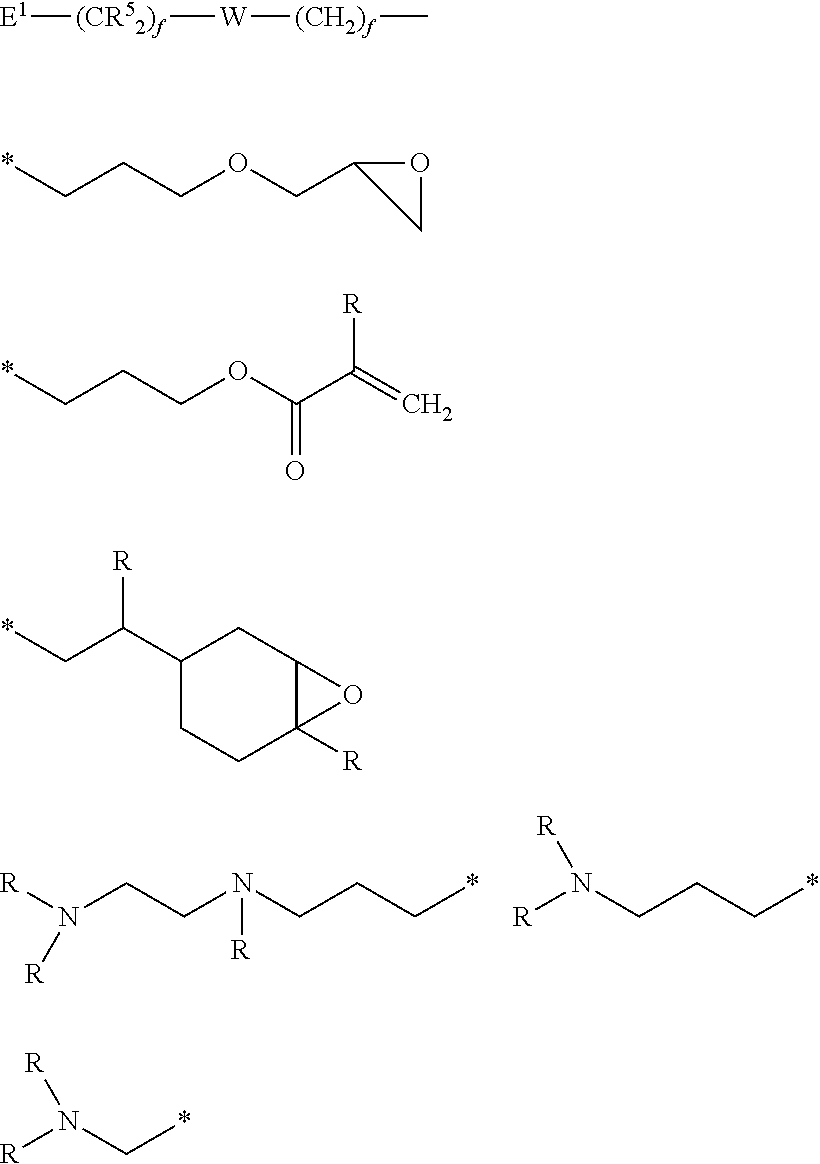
[R]N(CCN(CCC*)[R])[R].[R]N(CCC*)[R].[E1][(CR52)f][W][(CH2)f]C.*CCCOCC1CO1.*CCCOC(C([R])=C)=O.C1(C(C*)[R])CCC2([R])C(C1)O2.[R]N(C*)[R]
